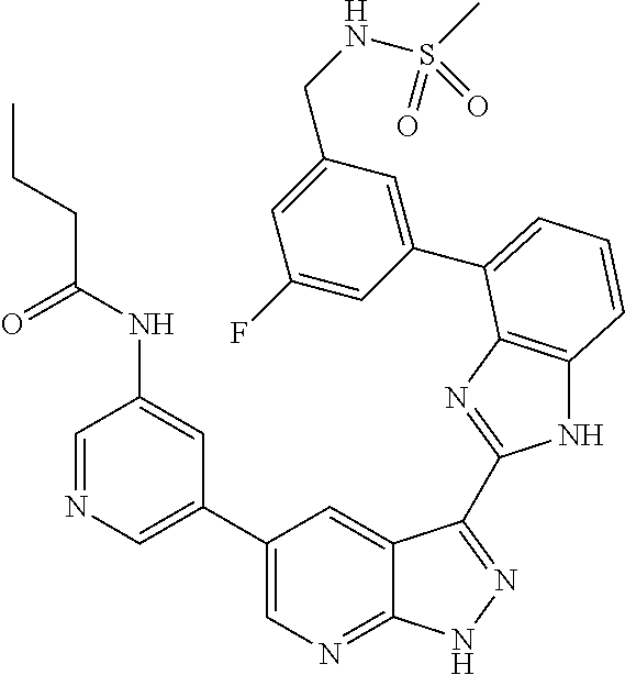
C1(C2=CN=C3C(=C2)C(C2=NC4=C(N2)C=CC=C4C2=CC(CNS(=O)(C)=O)=CC(F)=C2)=NN3)=CN=CC(NC(CCC)=O)=C1
